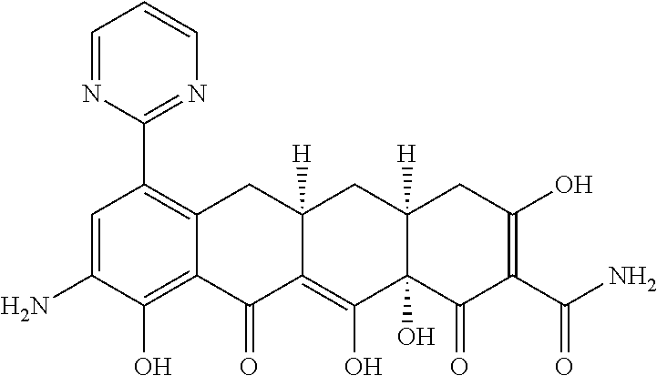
C1=C(N)C(O)=C2C(=C1C1=NC=CC=N1)CC1([H])C(=C(O)C3(O)C([H])(C1)CC(O)=C(C(N)=O)C3=O)C2=O
